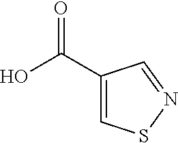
C1(C(O)=O)=CSN=C1
